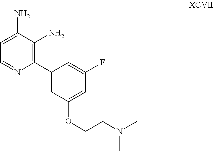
NC1=CC=NC(C2=CC(OCCN(C)C)=CC(F)=C2)=C1N
